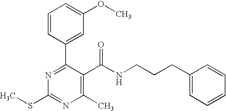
C1=CC(C2=NC(SC)=NC(C)=C2C(NCCCC2=CC=CC=C2)=O)=CC(OC)=C1
